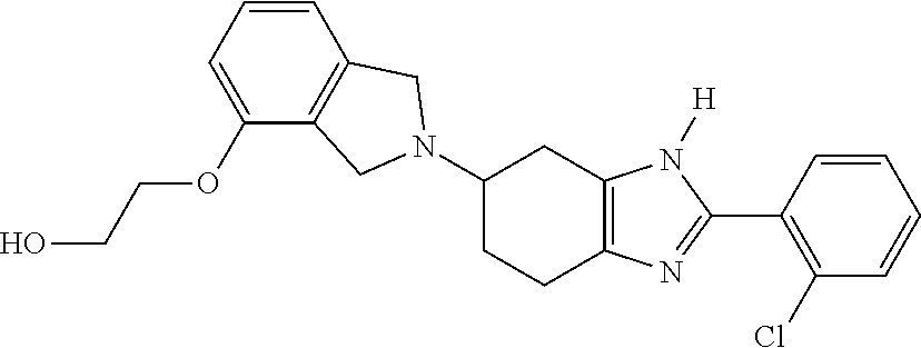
C1(N2CC3=C(C=CC=C3OCCO)C2)CCC2=C(C1)N([H])C(C1=C(Cl)C=CC=C1)=N2
